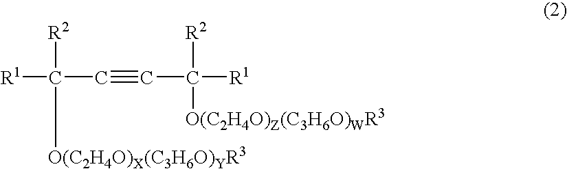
[R1]C(C#CC([R1])([R2])[O(C2H4O)Z(C3H6O)WR3])([R2])[O(C2H4O)X(C3H6O)YR3]
